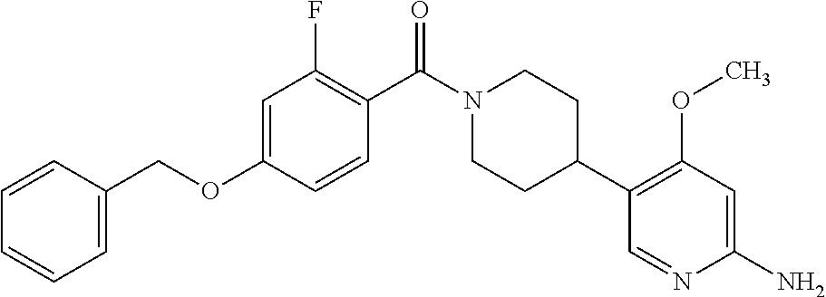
C1=C(OCC2=CC=CC=C2)C=CC(C(N2CCC(C3=C(OC)C=C(N)N=C3)CC2)=O)=C1F
